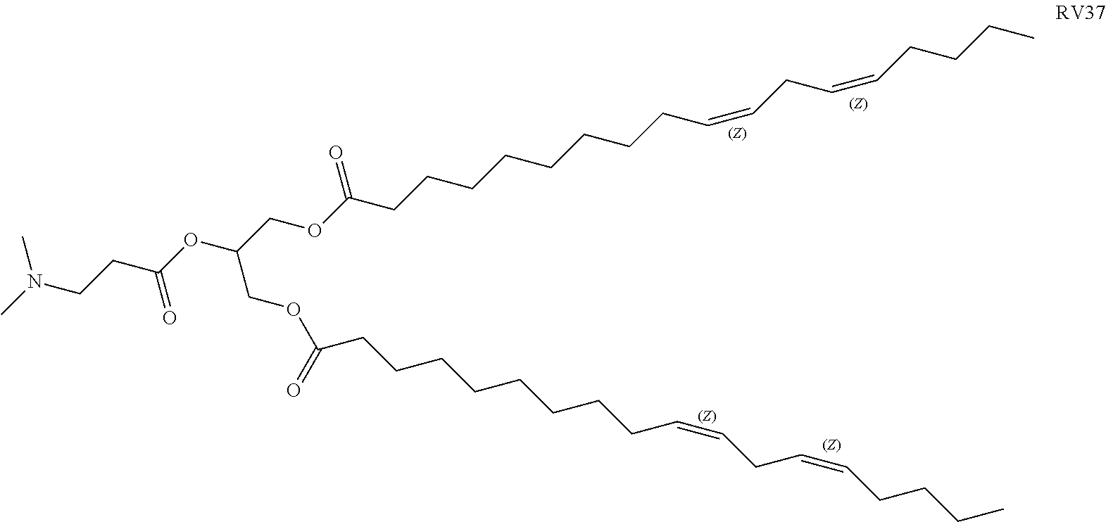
CN(CCC(OC(COC(CCCCCCCCC=CCC=CCCCC)=O)COC(CCCCCCCCC=CCC=CCCCC)=O)=O)C
